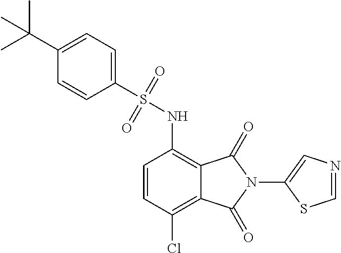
C1=CC(Cl)=C2C(=C1NS(=O)(=O)C1=CC=C(C(C)(C)C)C=C1)C(=O)N(C1=CN=CS1)C2=O
